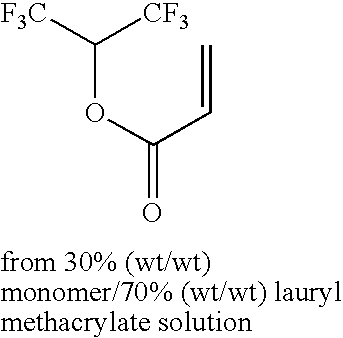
[F3C]C([CF3])OC(=O)C=C
